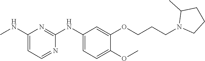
C1(NC)=CC=NC(NC2=CC=C(OC)C(OCCCN3CCCC3C)=C2)=N1
